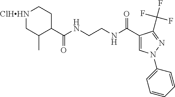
[ClHHN]1CC(C)C(C(NCCNC(C2=CN(C3=CC=CC=C3)N=C2C(F)(F)F)=O)=O)CC1
